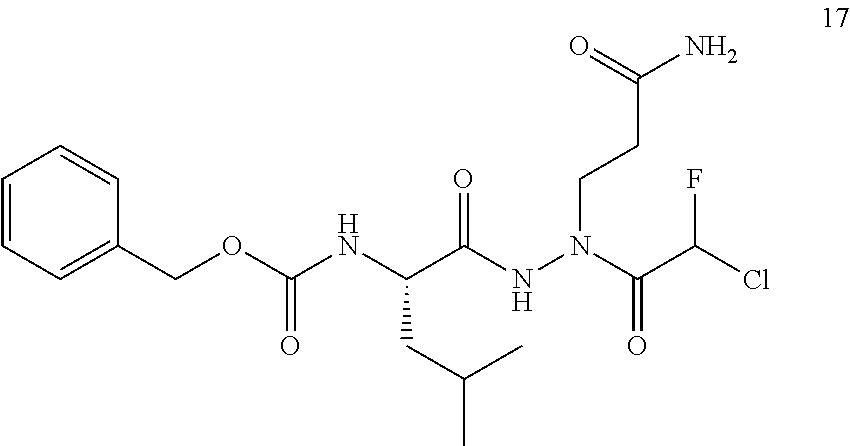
C(C(NN(CCC(N)=O)C(C(Cl)F)=O)=O)(NC(OCC1=CC=CC=C1)=O)CC(C)C
